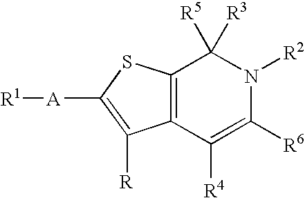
[R1][A]C1=C([R])C2=C(S1)C([R5])([R3])N([R2])C([R6])=C2[R4]
